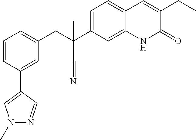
C1=CC(C2=CN(C)N=C2)=CC(CC(C2=CC=C3C(=C2)NC(=O)C(CC)=C3)(C#N)C)=C1
